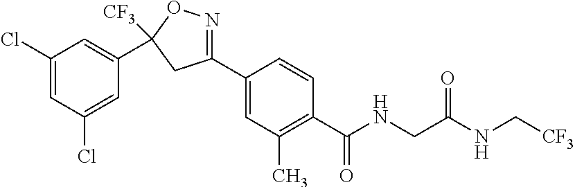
C1(Cl)=CC(Cl)=CC(C2([CF3])ON=C(C3=CC(C)=C(C(NCC(NC[CF3])=O)=O)C=C3)C2)=C1
